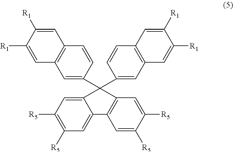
C12=C(C=C(C3(C4=CC5=C(C=C4)C=C([R1])C([R1])=C5)C4=CC([R5])=C([R5])C=C4C4=C3C=C([R5])C([R5])=C4)C=C1)C=C([R1])C([R1])=C2
